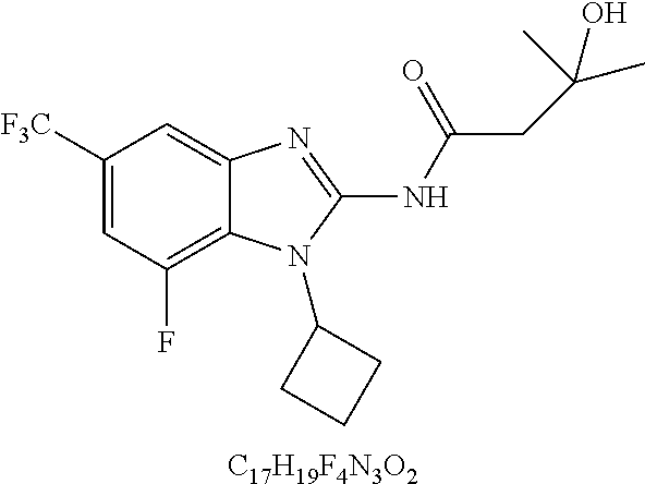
C1([F3C])=CC(F)=C2C(=C1)N=C(NC(=O)CC(C)(O)C)N2C1CCC1.[C17H19F4N3O2]
